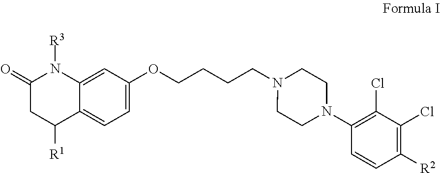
C12=CC(OCCCCN3CCN(C4=C(Cl)C(Cl)=C([R2])C=C4)CC3)=CC=C1C([R1])CC(=O)N2[R3]
